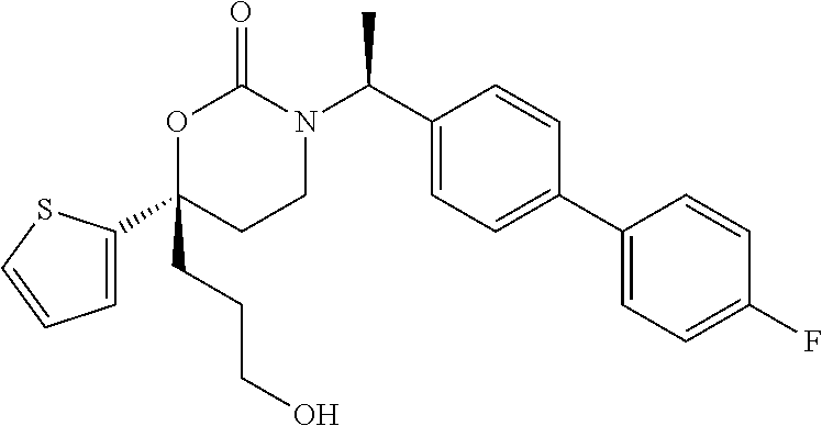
CC(C1=CC=C(C2=CC=C(F)C=C2)C=C1)N1C(=O)OC(C2=CC=CS2)(CCCO)CC1
